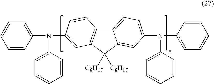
C12=CC=C(N(C3=CC=CC=C3)C3=CC=CC=C3)C=C1C([C8H17])([C8H17])C1=C2C=CC(N(C2=CC=CC=C2)C2=CC=CC=C2)=C1
